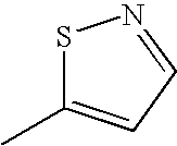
S1C(C)=CC=N1
